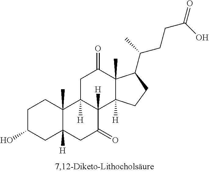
C1C(O)CC2([H])C(C)(C1)C1([H])C([H])(C(=O)C2)C2([H])C(C)(C(=O)C1)C(C(C)CCC(O)=O)CC2
